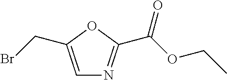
C1=C(CBr)OC(C(OCC)=O)=N1
